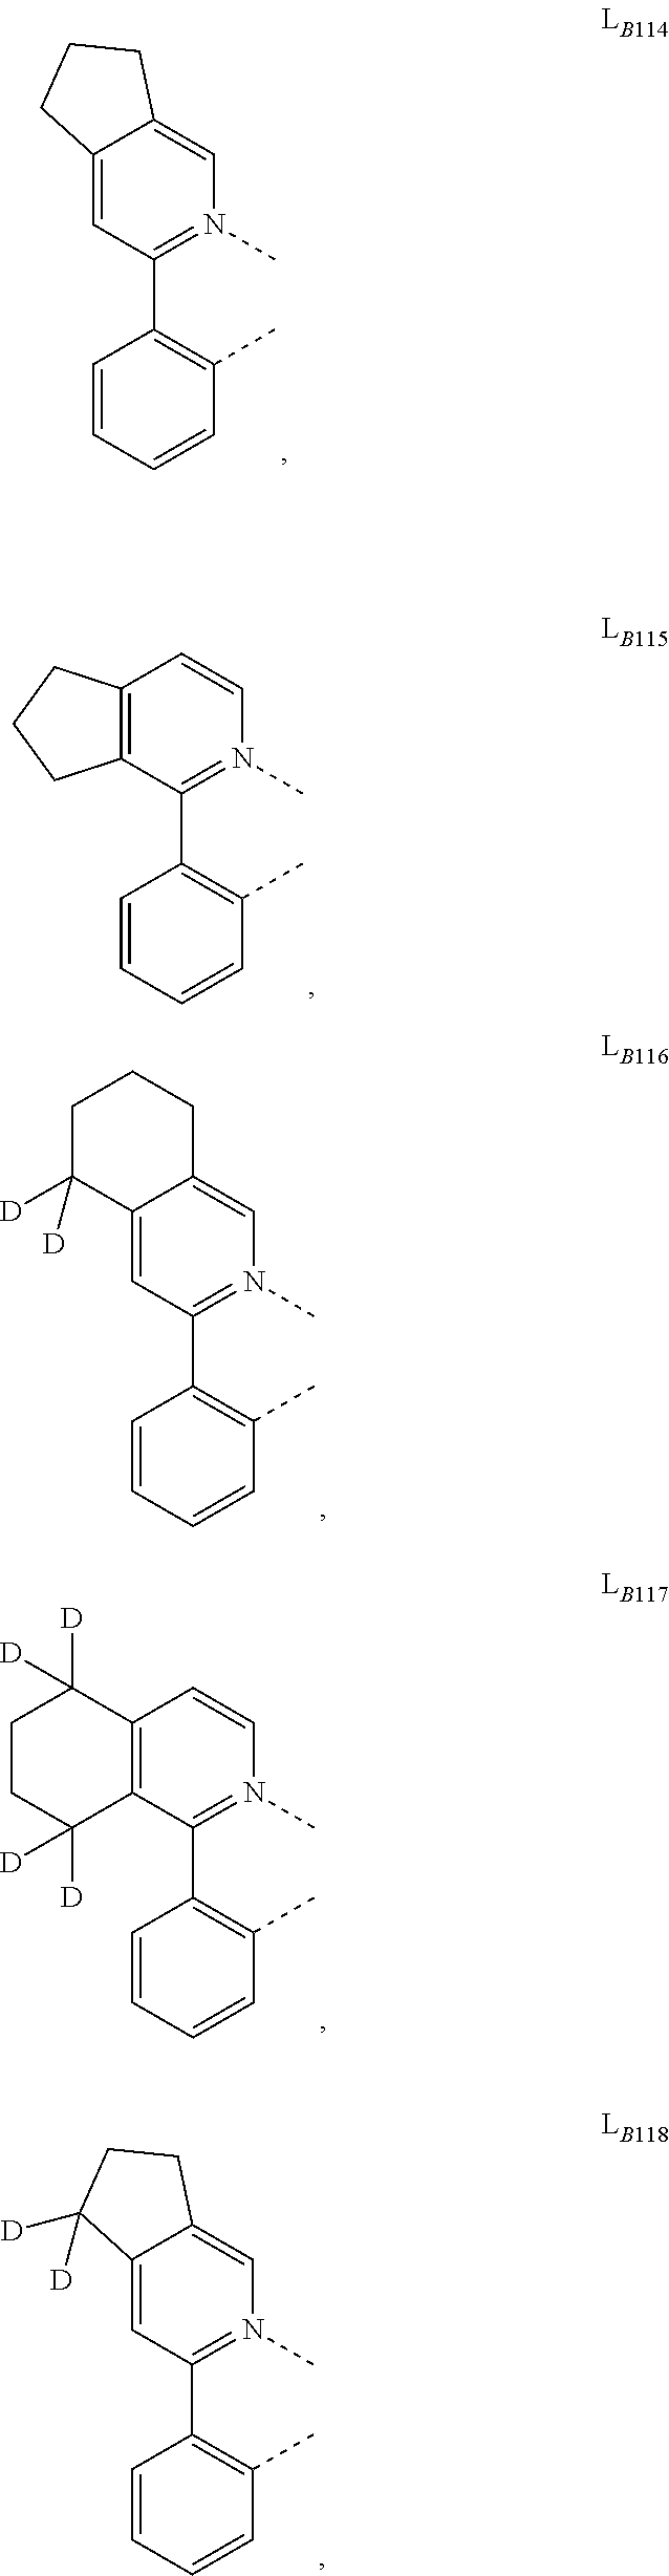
C12=CC(C3=C(C)C=CC=C3)=N(C)C=C1CCC2.C12=C(C(C3=C(C)C=CC=C3)=N(C)C=C1)CCC2.C12=CC(C3=C(C)C=CC=C3)=N(C)C=C1CCCC2([D])[D].C12=C(C(C3=C(C)C=CC=C3)=N(C)C=C1)C([D])([D])CCC2([D])[D].C12=CC(C3=C(C)C=CC=C3)=N(C)C=C1CCC2([D])[D]
